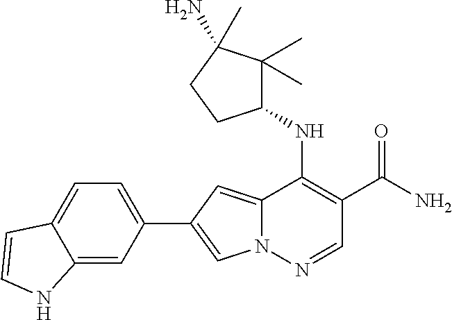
N12C(=CC(C3=CC=C4C(=C3)NC=C4)=C1)C(NC1C(C)(C)C(N)(C)CC1)=C(C(N)=O)C=N2
